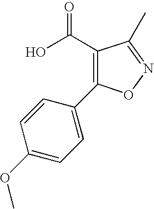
C1=C(OC)C=CC(C2=C(C(O)=O)C(C)=NO2)=C1
